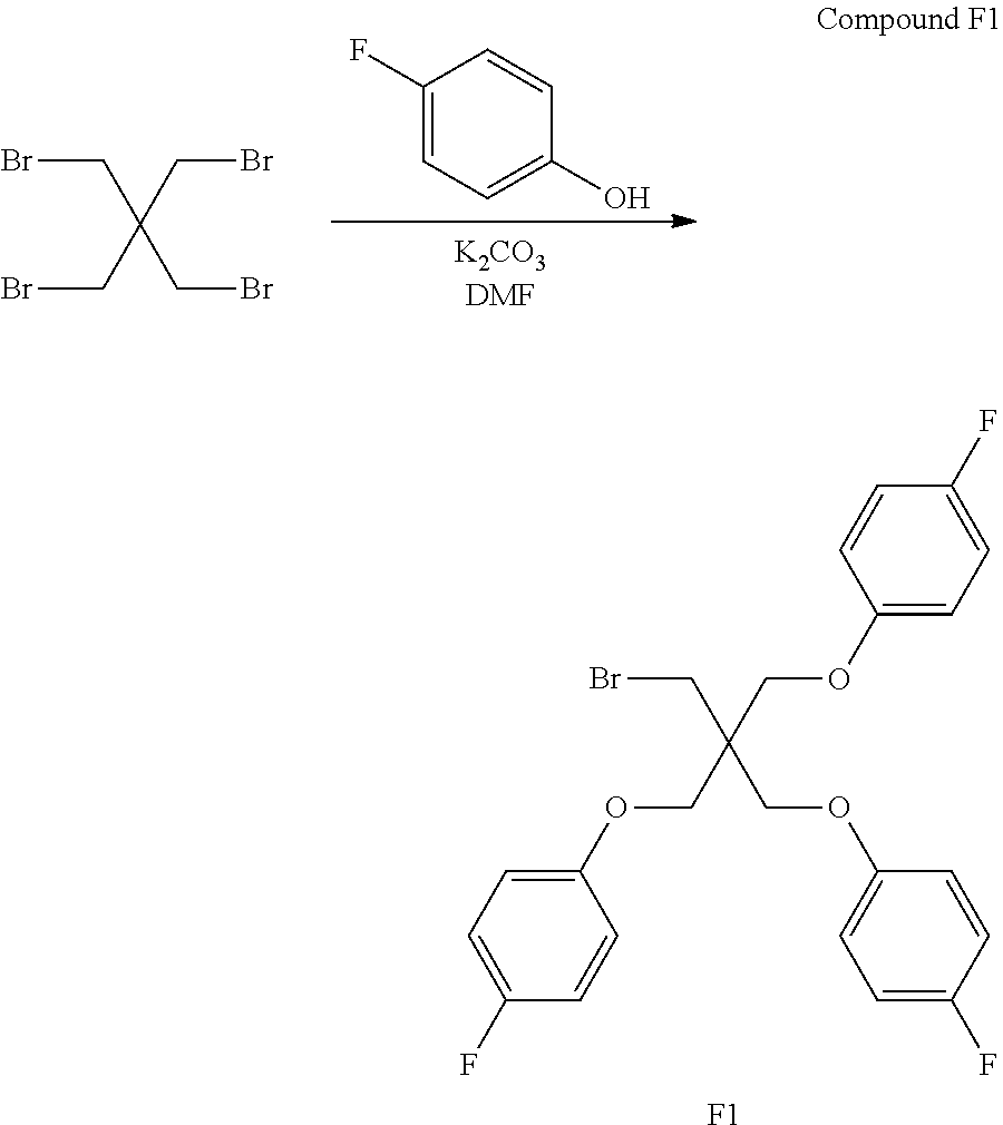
BrCC(CBr)(CBr)CBr.C1(F)=CC=C(O)C=C1.BrCC(COC1=CC=C(F)C=C1)(COC1=CC=C(F)C=C1)COC1=CC=C(F)C=C1.[F1]
